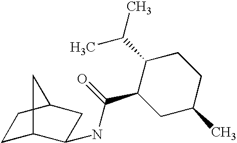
N(C(C1CC(C)CCC1C(C)C)=O)C1C2CCC(C1)C2
